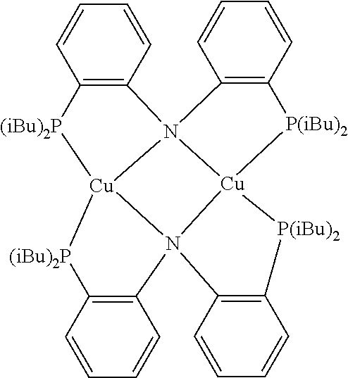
C12=C(C=CC=C1)N13[Cu]4([(iBu)2P]2)[(iBu)2P]C2=C(N45[Cu]1([P(iBu)2]C1=C3C=CC=C1)[P(iBu)2]C1=C5C=CC=C1)C=CC=C2
